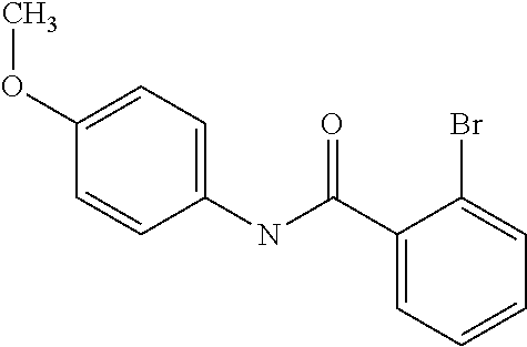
C1=CC(NC(C2=CC=CC=C2Br)=O)=CC=C1OC
